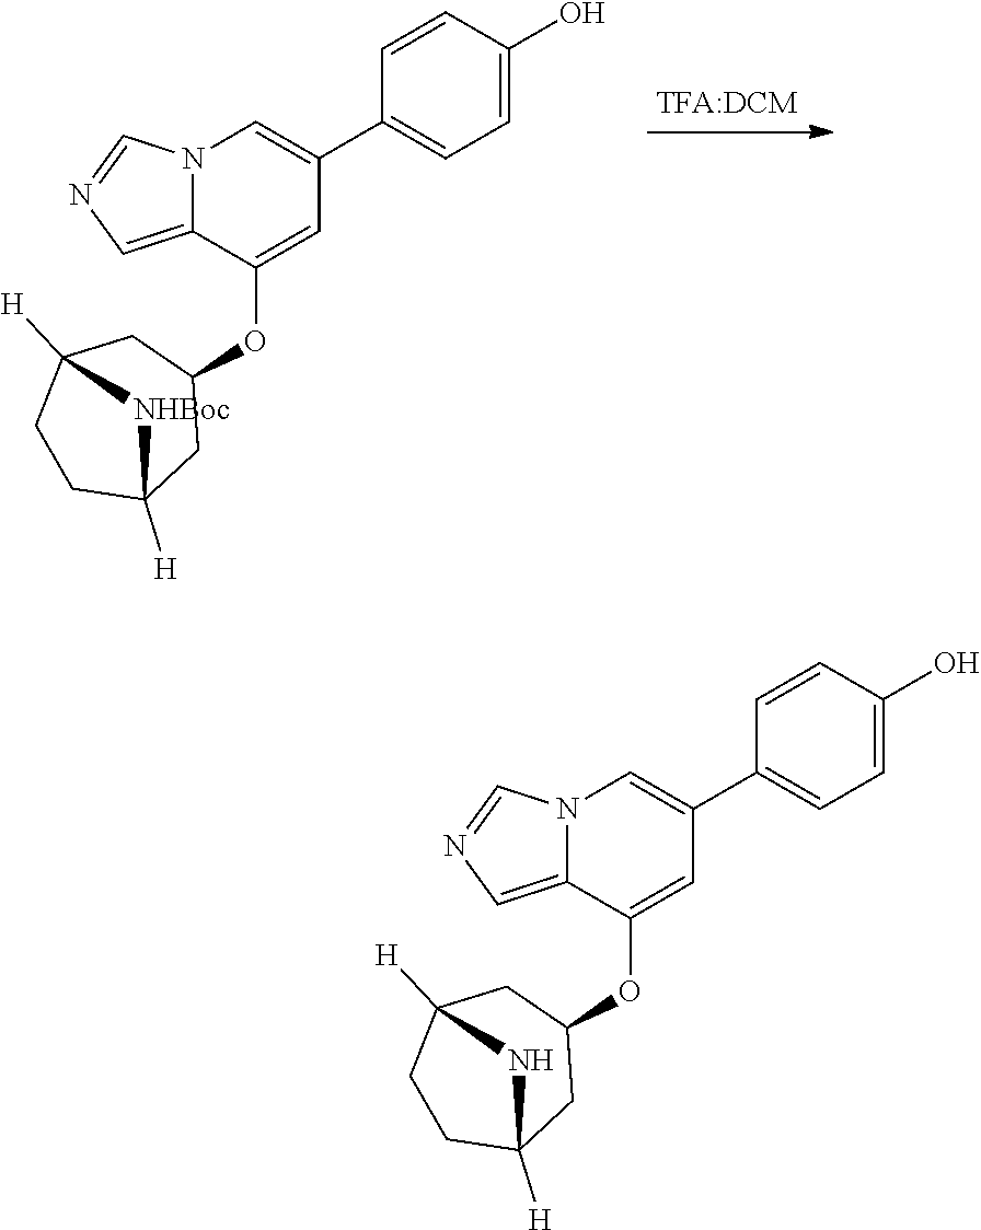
C12=CN=CN1C=C(C1=CC=C(O)C=C1)C=C2OC1CC2([H])CCC([H])(C1)[NHBoc]2.C12=CN=CN1C=C(C1=CC=C(O)C=C1)C=C2OC1CC2([H])CCC([H])(C1)N2
